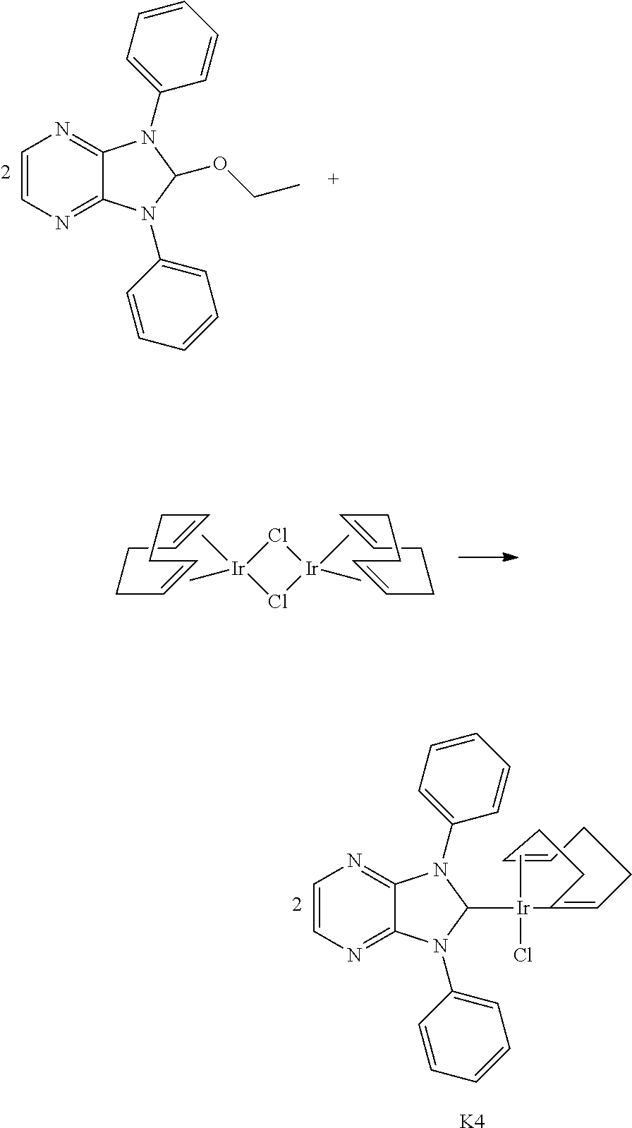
C1=CN=C2C(=N1)N(C1=CC=CC=C1)C(OCC)N2C1=CC=CC=C1.[Ir]1(C)(C)Cl[Ir](C)(C)Cl1.C1CC=CCCC=C1.C1CC=CCCC=C1.C1=CN=C2C(=N1)N(C1=CC=CC=C1)C([Ir](C1=CCCC=CCC1)(C)Cl)N2C1=CC=CC=C1.[K4]
